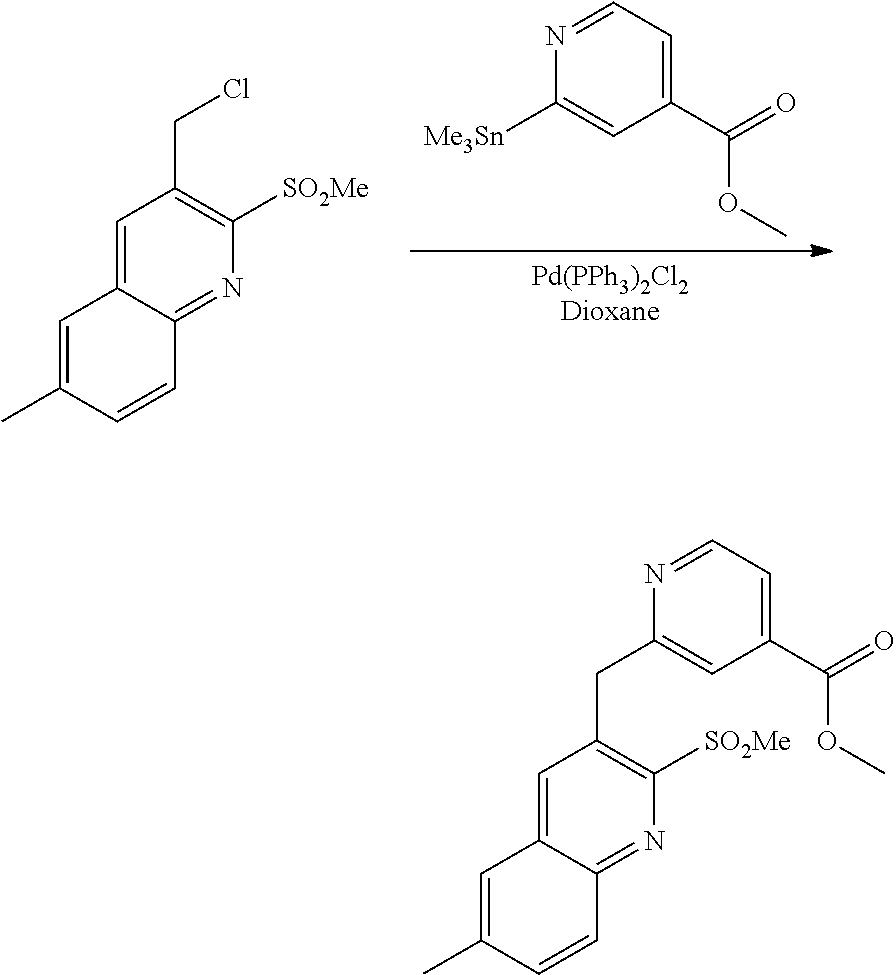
[Pd(PPh3)2Cl2Dioxane].C1([Me3Sn])=CC(C(=O)OC)=CC=N1.C1=C2C(=NC([SO2Me])=C1CCl)C=CC(C)=C2.C1=C2C(=NC([SO2Me])=C1CC1=CC(C(=O)OC)=CC=N1)C=CC(C)=C2
